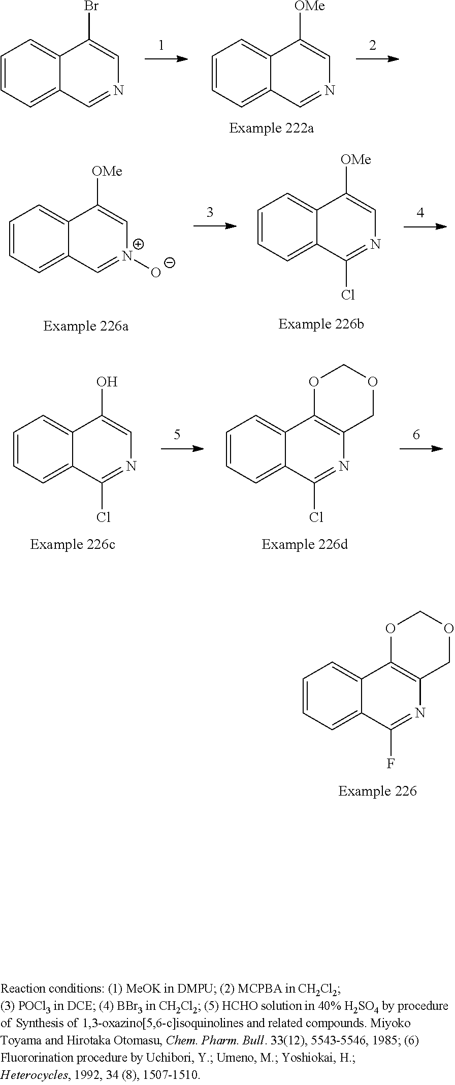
C1=CC=C2C(=C1)C(Br)=CN=C2.C1=CC=C2C(=C1)C([OMe])=CN=C2.C1=CC=C2C(=C1)C([OMe])=CN=C2Cl.C1=CC=C2C(=C1)C([OMe])=C[N+]([O-])=C2.C1=CC=C2C(=C1)C(O)=CN=C2Cl.C1=CC=C2C(=C1)C1=C(N=C2Cl)COCO1.C1=CC=C2C(=C1)C1=C(N=C2F)COCO1
